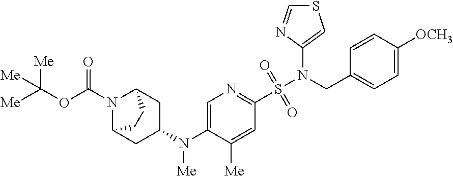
N1(C(OC([Me])([Me])[Me])=O)C2CC(N(C3=CN=C(S(N(CC4=CC=C([OCH3])C=C4)C4=CSC=N4)(=O)=O)C=C3[Me])[Me])CC1CC2
